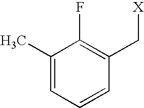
C1(C)=CC=CC(C[X])=C1F
